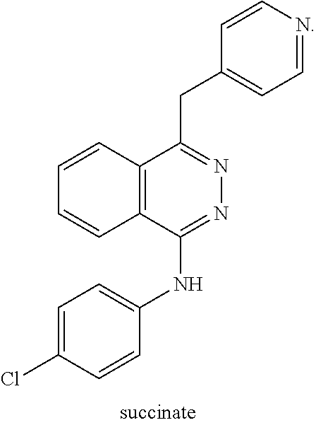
C1(NC2=CC=C(Cl)C=C2)=NN=C(CC2=CC=NC=C2)C2=C1C=CC=C2
